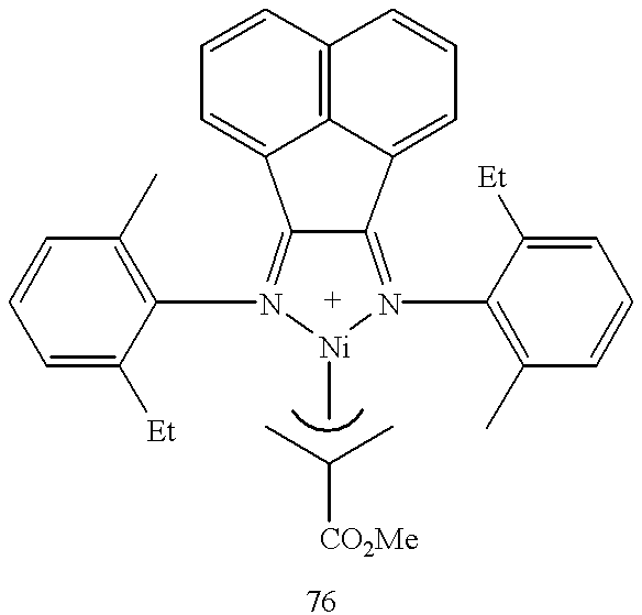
C12=N(C3=C(C)C=CC=C3[Et])[Ni](C)N(C3=C(C)C=CC=C3[Et])=C1C1=CC=CC3=C1C2=CC=C3.CC(C)[CO2Me]
